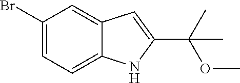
C1=C2C(=CC(Br)=C1)C=C(C(C)(OC)C)N2
